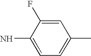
C1=C(F)C(N)=CC=C1C
